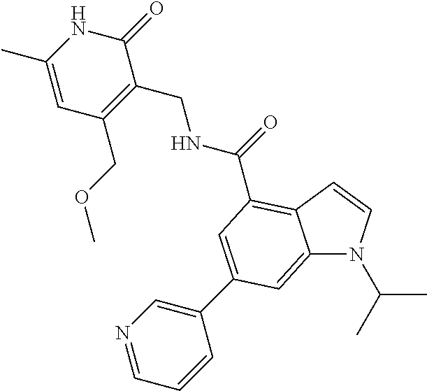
C12=CC(C3=CN=CC=C3)=CC(C(=O)NCC3=C(COC)C=C(C)NC3=O)=C1C=CN2C(C)C
